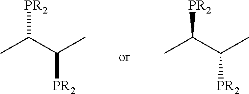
[PR2]C(C(C)[PR2])C.[PR2]C(C(C)[PR2])C
